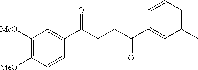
C1(C(CCC(C2=CC(C)=CC=C2)=O)=O)=CC([MeO])=C([MeO])C=C1
